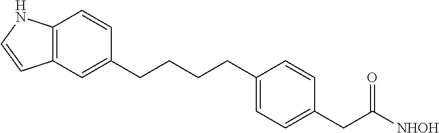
C12=C(C=C(CCCCC3=CC=C(CC([NHOH])=O)C=C3)C=C1)C=CN2
